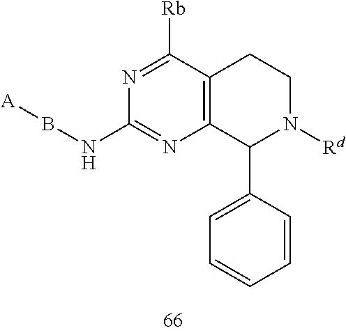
C1(C2N([Rd])CCC3=C2N=C(NB[A])N=C3[Rb])=CC=CC=C1
